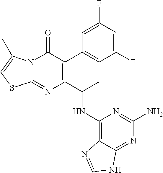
C1(F)=CC(F)=CC(C2=C(C(C)NC3=C4C(=NC(N)=N3)NC=N4)N=C3N(C2=O)C(C)=CS3)=C1
